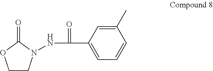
C1CN(NC(C2=CC=CC(C)=C2)=O)C(=O)O1
